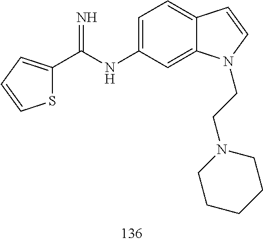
C1=C(NC(C2=CC=CS2)=N)C=C2C(=C1)C=CN2CCN1CCCCC1
